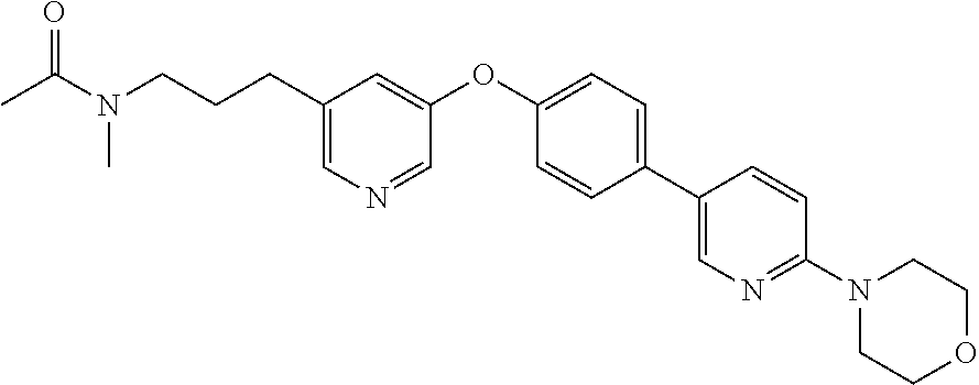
C1(CCCN(C(C)=O)C)=CN=CC(OC2=CC=C(C3=CN=C(N4CCOCC4)C=C3)C=C2)=C1
